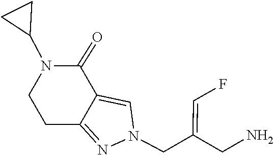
C1CC2=NN(CC(CN)=CF)C=C2C(=O)N1C1CC1
